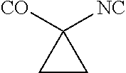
C1CC1([CO])[NC]
